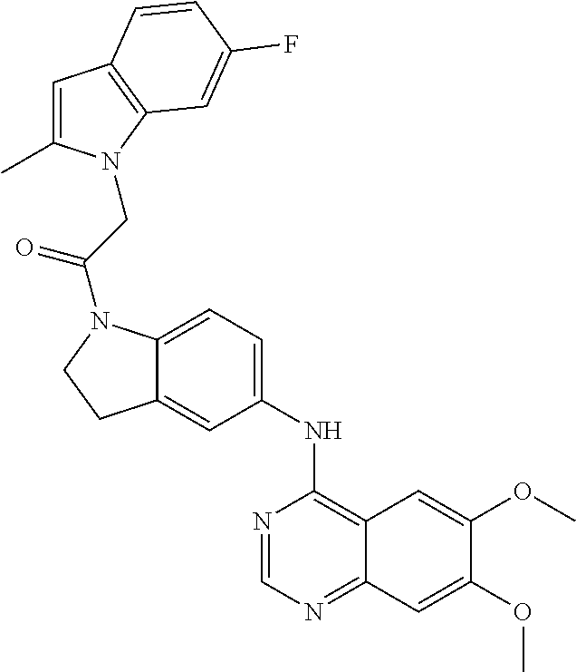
C12=CC=C(NC3=C4C(=NC=N3)C=C(OC)C(OC)=C4)C=C1CCN2C(CN1C(C)=CC2=C1C=C(F)C=C2)=O
